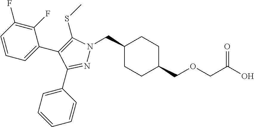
C1(CN2N=C(C3=CC=CC=C3)C(C3=CC=CC(F)=C3F)=C2SC)CCC(COCC(O)=O)CC1
